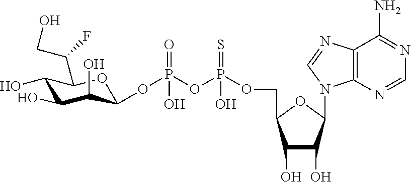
C1(O)C(O)C(O)C(OP(OP(OCC2OC(N3C4=C(C(N)=NC=N4)N=C3)C(O)C2O)(=S)O)(=O)O)OC1C(CO)F
